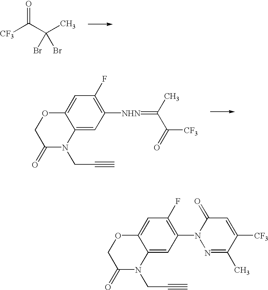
C12=CC(N3N=C(C)C([CF3])=CC3=O)=C(F)C=C1OCC(=O)N2CC#C.[CF3]C(C(C)(Br)Br)=O.C12=CC([NHN]=C(C)C(=O)[CF3])=C(F)C=C1OCC(=O)N2CC#C
